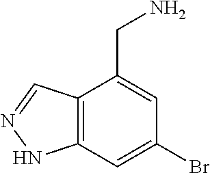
C12=C(C=C(Br)C=C1CN)NN=C2
